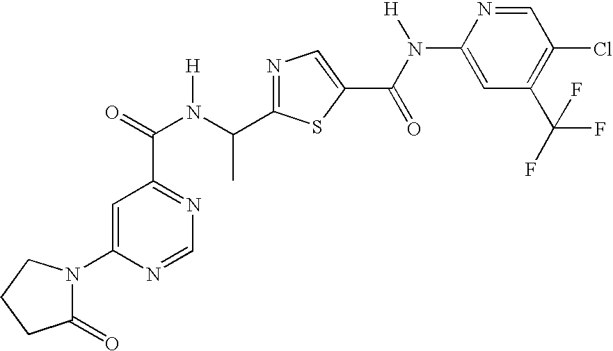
N1=C(C(N(C(=O)C2=NC=NC(N3C(=O)CCC3)=C2)[H])C)SC(C(N([H])C2=CC(C(F)(F)F)=C(Cl)C=N2)=O)=C1
